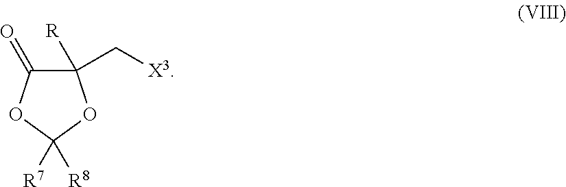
C1([R])(C[X3])C(=O)OC([R8])([R7])O1
